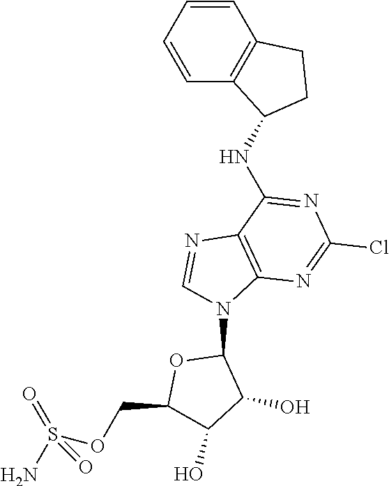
C1=CC=CC2=C1CCC2NC1=NC(Cl)=NC2=C1N=CN2C1OC(COS(N)(=O)=O)C(O)C1O
